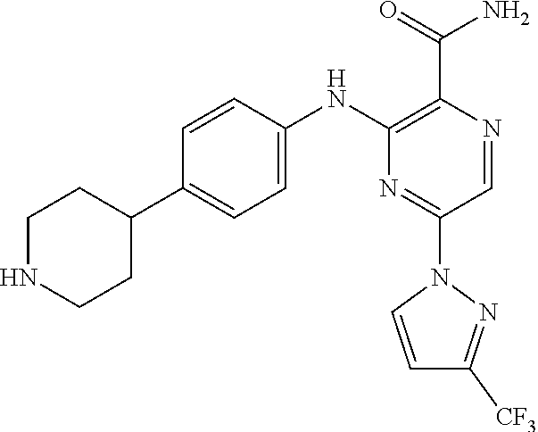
C1NCCC(C2=CC=C(NC3=C(C(N)=O)N=CC(N4C=CC([CF3])=N4)=N3)C=C2)C1
